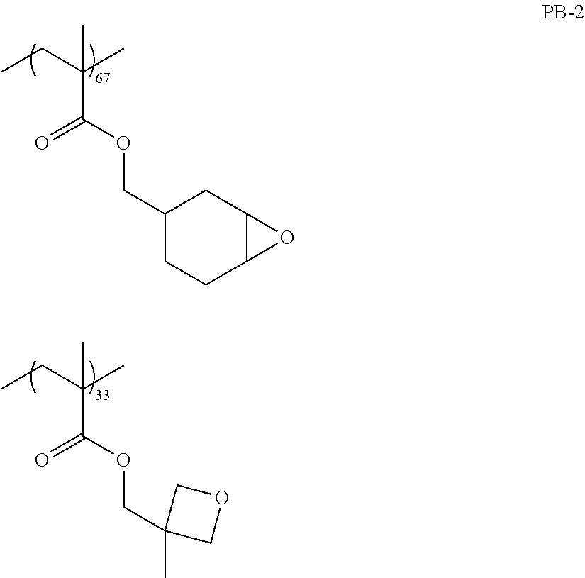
CCC(C)(C)C(OCC1CCC2C(C1)O2)=O.CCC(C)(C)C(OCC1(C)COC1)=O
